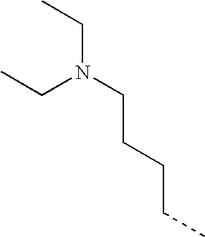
N(CC)(CC)CCCCC
